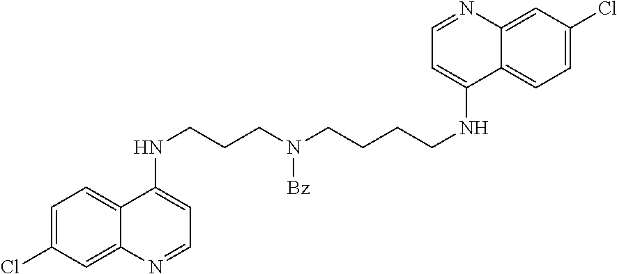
C1=C(Cl)C=C2C(=C1)C(NCCCN(CCCCNC1=CC=NC3=CC(Cl)=CC=C13)[Bz])=CC=N2
